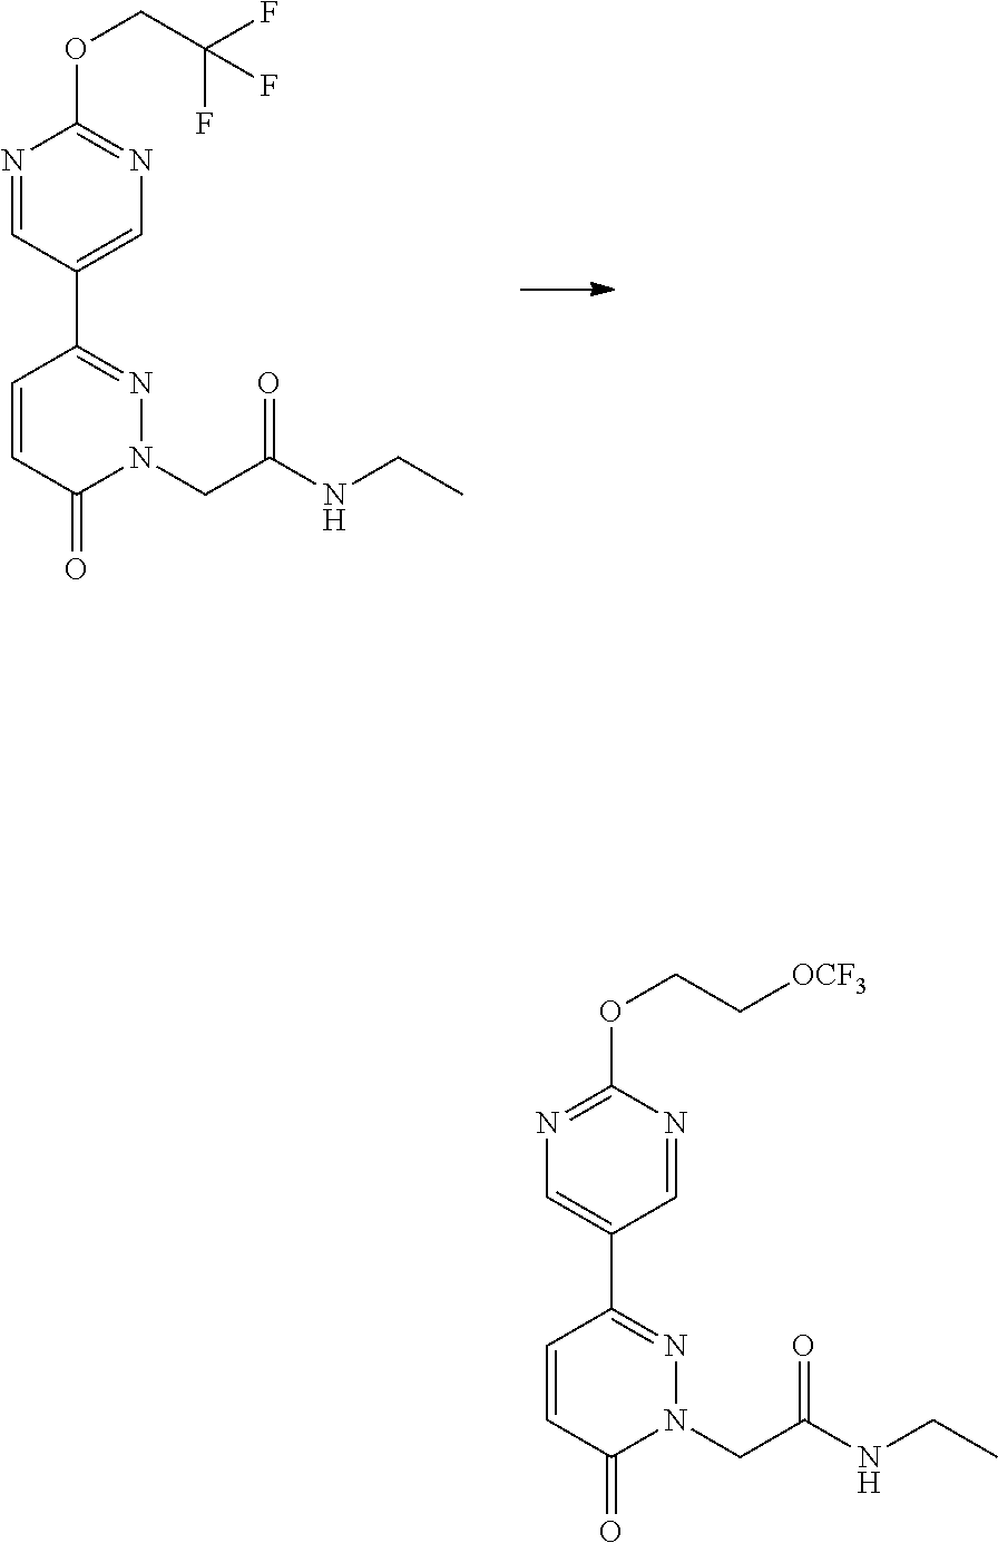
C1(C2=CN=C(OCC(F)(F)F)N=C2)=NN(CC(=O)NCC)C(=O)C=C1.O(CC[OCF3])C1=NC=C(C2=NN(CC(=O)NCC)C(=O)C=C2)C=N1
